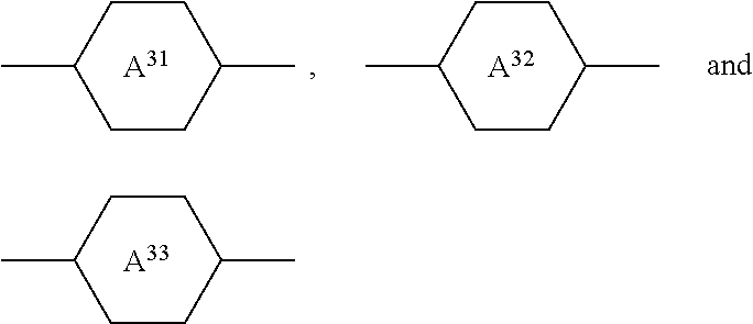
C1CC(C)CCC1C.[A32].C1CC(C)CCC1C.[A31].C1CC(C)CCC1C.[A33]
